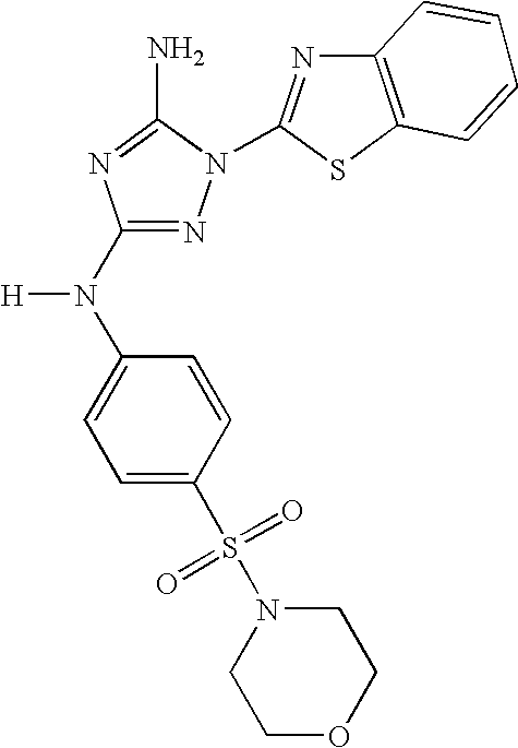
N1=C(N(C2=CC=C(S(=O)(=O)N3CCOCC3)C=C2)[H])N=C(N)N1C1=NC2=C(S1)C=CC=C2
